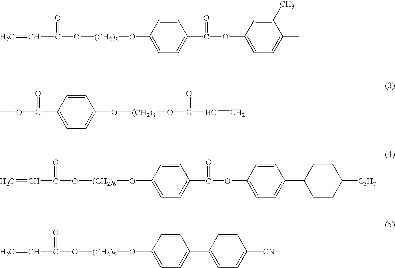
C=CC(O[(CH2)3]OC1=CC=C(C(OC2=CC=C(C)C(C)=C2)=O)C=C1)=O.COC(C1=CC=C(O[(CH2)3]OC(C=C)=O)C=C1)=O.C=CC(O[(CH2)6]OC1=CC=C(C(OC2=CC=C(C3CCC([C3H7])CC3)C=C2)=O)C=C1)=O.C=CC(O[(CH2)5]OC1=CC=C(C2=CC=C([CN])C=C2)C=C1)=O
